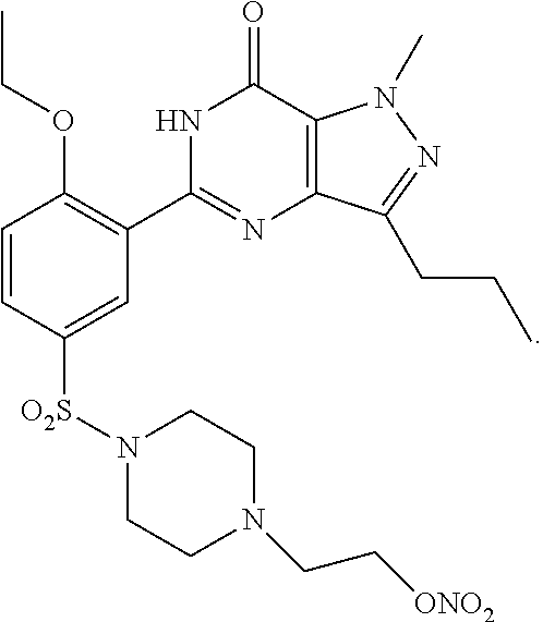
C1=CC([O2S]N2CCN(CC[ONO2])CC2)=CC(C2=NC3=C(C(=O)N2)N(C)N=C3CCC)=C1OCC
